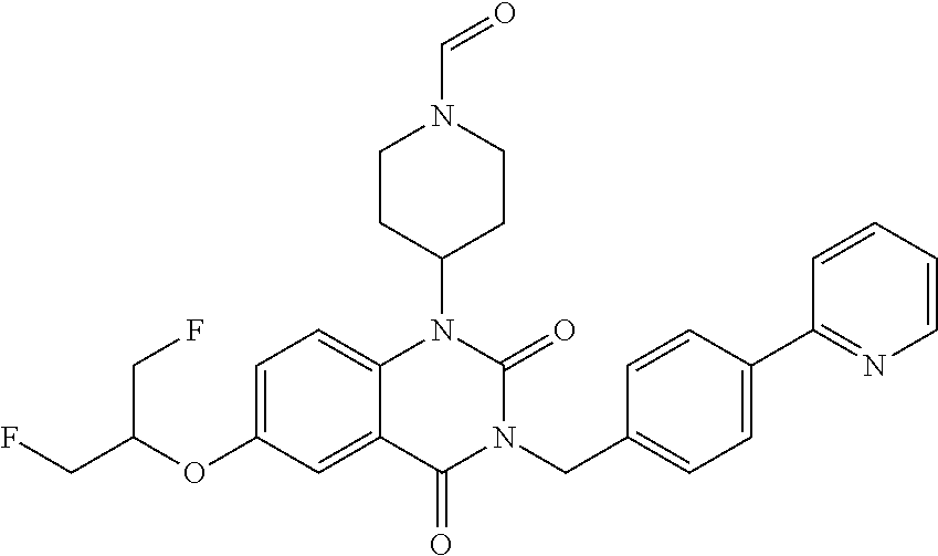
C1=C(OC(CF)CF)C=C2C(=C1)N(C1CCN(C=O)CC1)C(=O)N(CC1=CC=C(C3=NC=CC=C3)C=C1)C2=O
